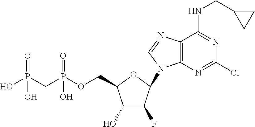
C1(O)C(F)C(N2C3=C(N=C2)C(NCC2CC2)=NC(Cl)=N3)OC1COP(CP(O)(=O)O)(=O)O
